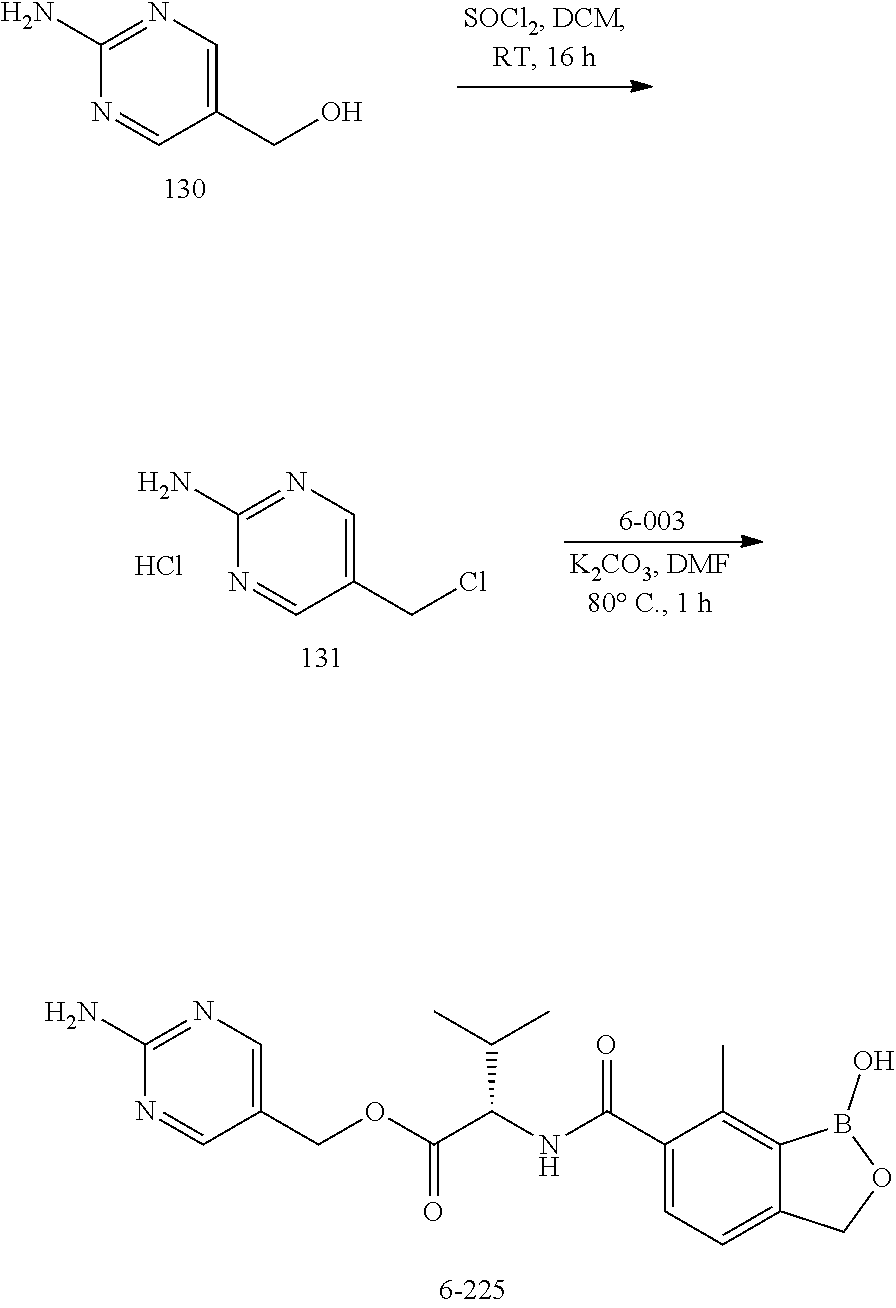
C1(COC(=O)C(NC(C2=CC=C3C(=C2C)B(O)OC3)=O)C(C)C)=CN=C(N)N=C1.C1(CO)=CN=C(N)N=C1.C1(CCl)=CN=C(N)N=C1.Cl
